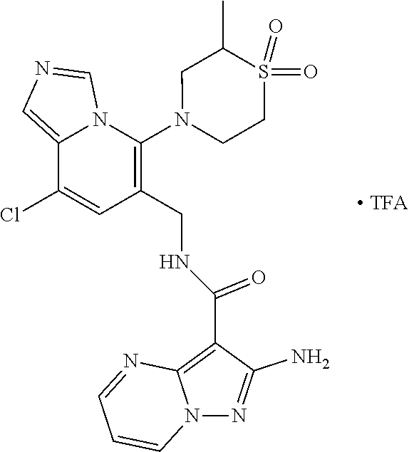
C1(Cl)=CC(CNC(C2=C3N(N=C2N)C=CC=N3)=O)=C(N2CCS(=O)(=O)C(C)C2)N2C1=CN=C2
